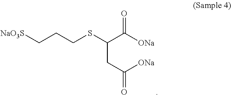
[NaO3S]CCCSC(C([ONa])=O)CC(=O)[ONa]
